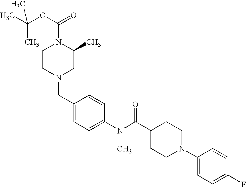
C1(CN2CC(C)N(C(OC(C)(C)C)=O)CC2)=CC=C(N(C(C2CCN(C3=CC=C(F)C=C3)CC2)=O)C)C=C1
